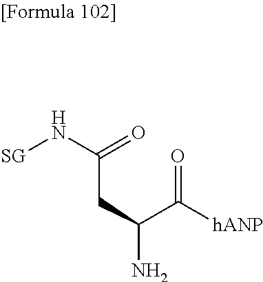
N(C(CC(C(=O)[hANP])N)=O)[SG]
